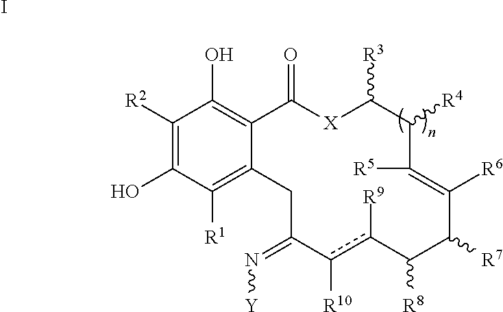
C1([R2])=C(O)C([R1])=C2C(=C1O)C(=O)[X]C([R3])C([R4])C([R5])=C([R6])C([R7])C([R8])c([R9])c([R10])C(=N[Y])C2.I
